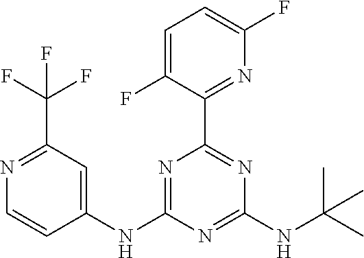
C1(NC2=CC(C(F)(F)F)=NC=C2)=NC(C2=NC(F)=CC=C2F)=NC(NC(C)(C)C)=N1
